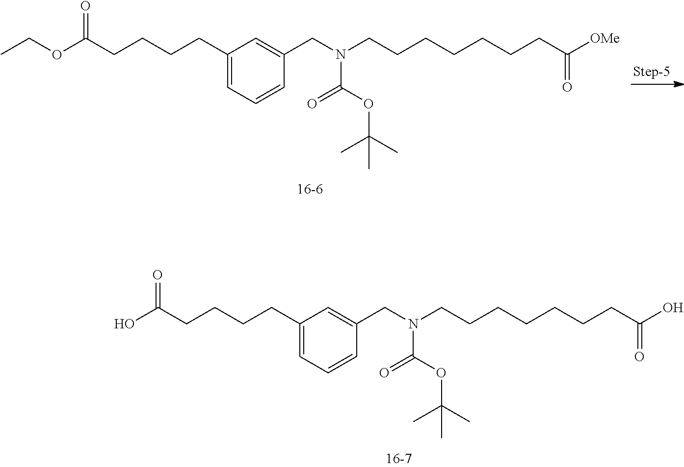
C1(CCCCC(OCC)=O)=CC=CC(CN(CCCCCCCC([OMe])=O)C(OC(C)(C)C)=O)=C1.C1(CCCCC(O)=O)=CC=CC(CN(CCCCCCCC(O)=O)C(OC(C)(C)C)=O)=C1
